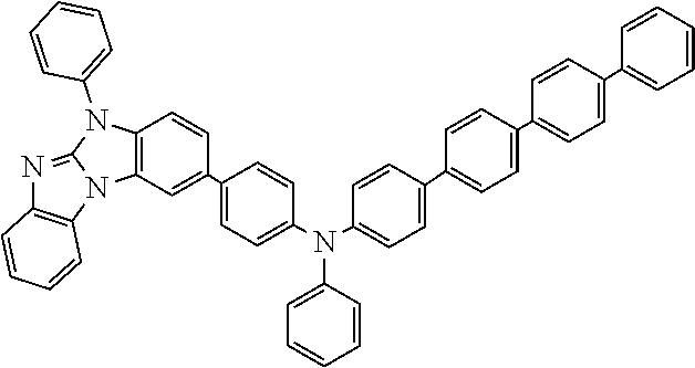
C12=C(C=C(C3=CC=C(N(C4=CC=C(C5=CC=C(C6=CC=C(C7=CC=CC=C7)C=C6)C=C5)C=C4)C4=CC=CC=C4)C=C3)C=C1)N1C(=NC3=C1C=CC=C3)N2C1=CC=CC=C1
